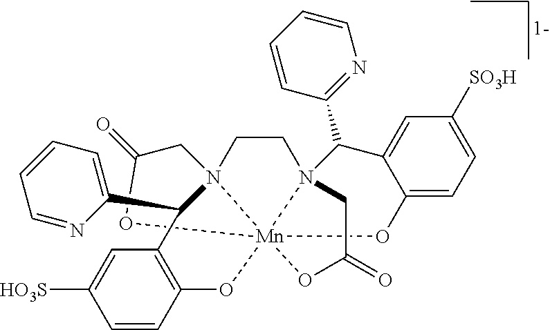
C1=CC=NC(C2C3=C(C=CC([HO3S])=C3)O[Mn]3456N(C(C7=NC=CC=C7)C7=CC([SO3H])=CC=C7O3)(CCN24CC(=O)O5)CC(=O)O6)=C1
